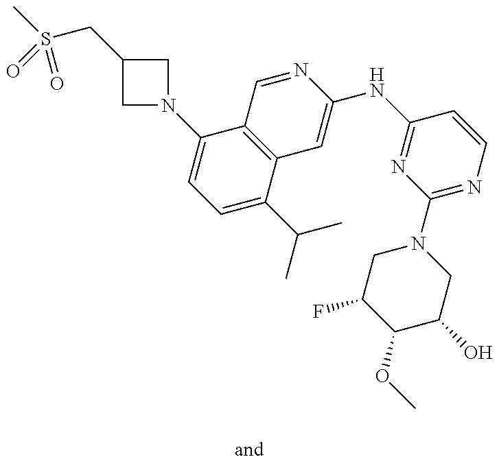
C1=C(C(C)C)C2=C(C(N3CC(CS(C)(=O)=O)C3)=C1)C=NC(NC1=NC(N3CC(F)C(OC)C(O)C3)=NC=C1)=C2
